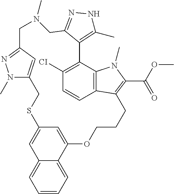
N1(C)CC2=NN(C)C(=C2)CSC2=CC3=CC=CC=C3C(=C2)OCCCC2=C(C(=O)OC)N(C)C3=C2C=CC([CI])=C3C2=C(C)NN=C2C1
